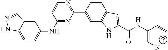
C1=C2C(=CC=C1NC1=NC(C3=CC4=C(C=C3)C=C(C(=O)NC(=CN)C=C)N4)=NC=C1)NN=C2
